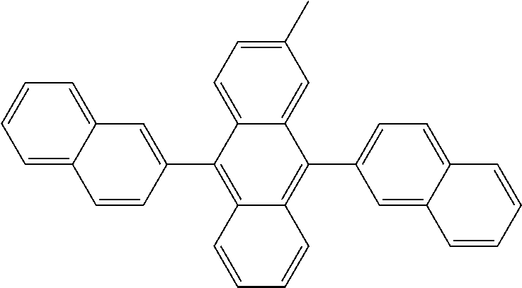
C1=C2C(=CC=C1)C=C(C1=C3C(=C(C4=CC=C5C(=C4)C=CC=C5)C4=CC(C)=CC=C14)C=CC=C3)C=C2
